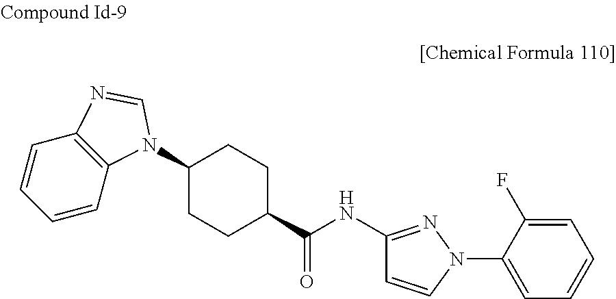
C1(N2C3=C(C=CC=C3)N=C2)CCC(C(=O)NC2=NN(C3=CC=CC=C3F)C=C2)CC1
